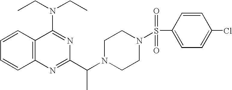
C1=CC2=C(C=C1)N=C(C(N1CCN(S(C3=CC=C(Cl)C=C3)(=O)=O)CC1)C)N=C2N(CC)CC
